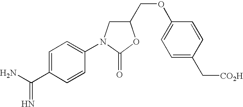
C1=C(C(N)=N)C=CC(N2CC(COC3=CC=C(C[CO2H])C=C3)OC2=O)=C1
